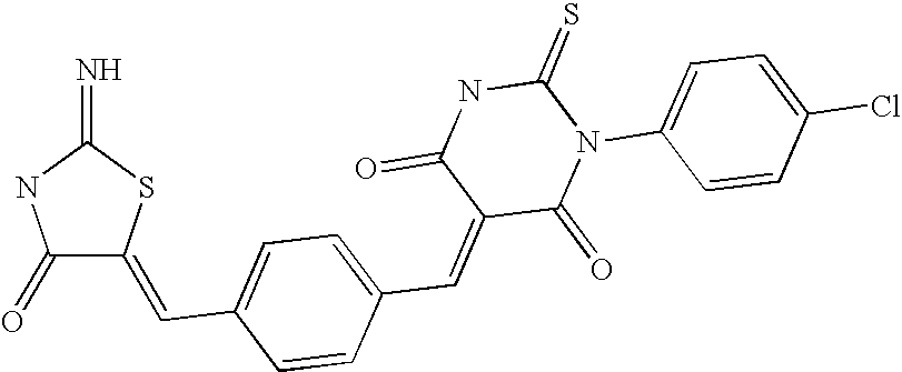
C1(=O)C(=CC2=CC=C(C=C3C(=O)N(C4=CC=C(Cl)C=C4)C(=S)NC3=O)C=C2)SC(=N)N1
